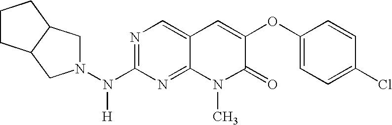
N1=C(N(N2CC3C(C2)CCC3)[H])N=C2C(=C1)C=C(OC1=CC=C(Cl)C=C1)C(=O)N2C
